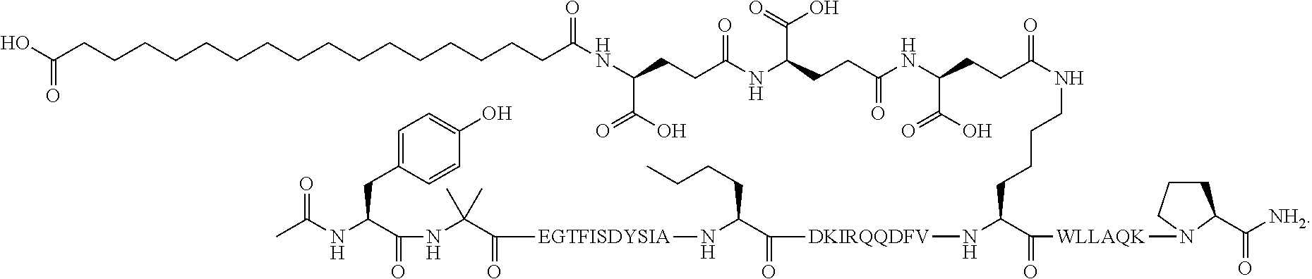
C(CCC(C(=O)[WLLAQK]N1CCCC1C([NH2])=O)N[DKIRQQDFV]C(C(N[EGTFISDYSIA]C(C(NC(C(NC(C)=O)CC1=CC=C(O)C=C1)=O)(C)C)=O)CCCC)=O)CNC(CCC(NC(CCC(NC(CCC(C(=O)O)NC(CCCCCCCCCCCCCCCCC(O)=O)=O)=O)C(O)=O)=O)C(=O)O)=O
